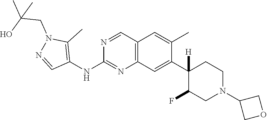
C1=NC(NC2=C(C)N(CC(O)(C)C)N=C2)=NC2=C1C=C(C)C(C1([H])C(F)CN(C3COC3)CC1)=C2
